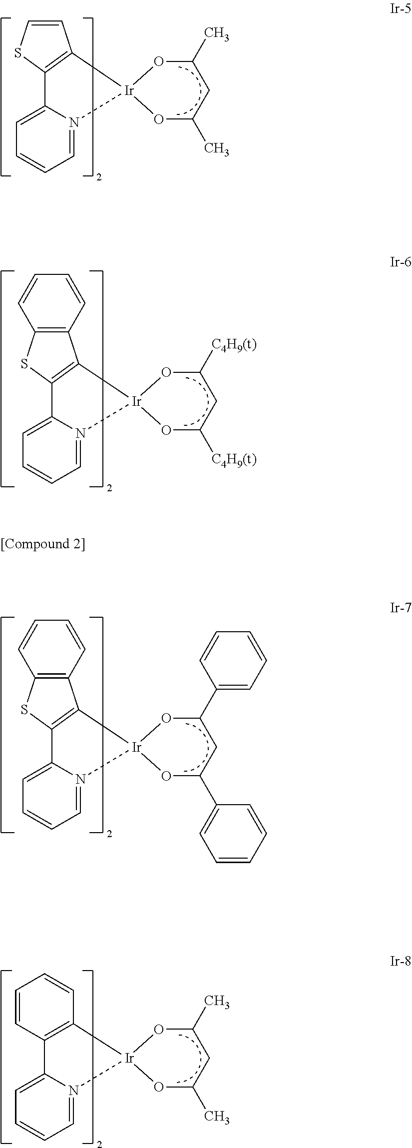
C1=N2C(=CC=C1)C1=C(C=CS1)[Ir]21OC(C)CC(C)O1.C1=N2C(=CC=C1)C1=C(C3=C(S1)C=CC=C3)[Ir]21OC([C4H9(t)])CC([C4H9(t)])O1.C1=N2C(=CC=C1)C1=C(C3=C(S1)C=CC=C3)[Ir]21OC(C2=CC=CC=C2)CC(C2=CC=CC=C2)O1.C1=N2C(=CC=C1)C1=C([Ir]23OC(C)CC(C)O3)C=CC=C1
